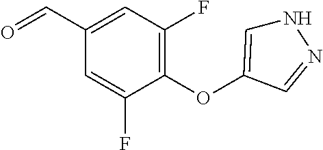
C1(C=O)=CC(F)=C(OC2=CNN=C2)C(F)=C1
